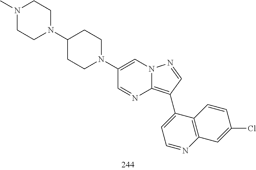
C1(C2=C3N=CC(N4CCC(N5CCN(C)CC5)CC4)=CN3N=C2)=CC=NC2=C1C=CC(Cl)=C2
